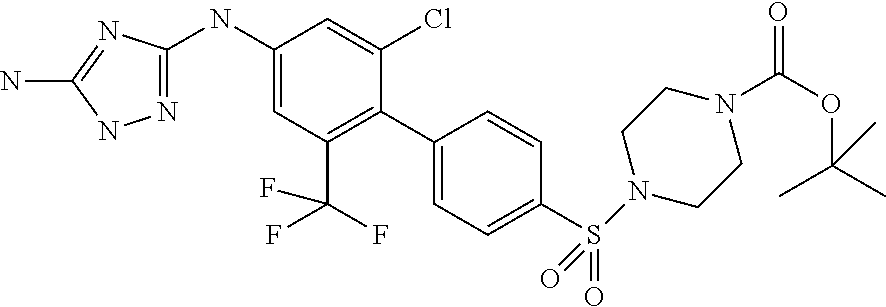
C1(NC2=NNC(N)=N2)=CC(C(F)(F)F)=C(C2=CC=C(S(N3CCN(C(OC(C)(C)C)=O)CC3)(=O)=O)C=C2)C(Cl)=C1
